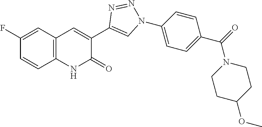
C1=CC2=C(C=C1F)C=C(C1=CN(C3=CC=C(C(=O)N4CCC(OC)CC4)C=C3)N=N1)C(=O)N2
